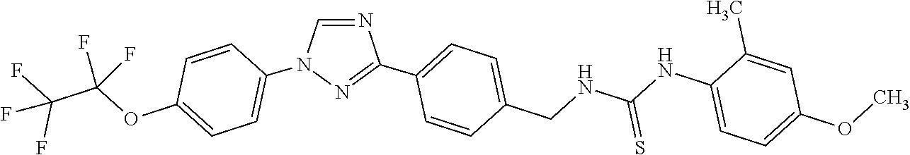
N1=CN(C2=CC=C(OC(C(F)(F)F)(F)F)C=C2)N=C1C1=CC=C(CNC(NC2=CC=C(OC)C=C2C)=S)C=C1
